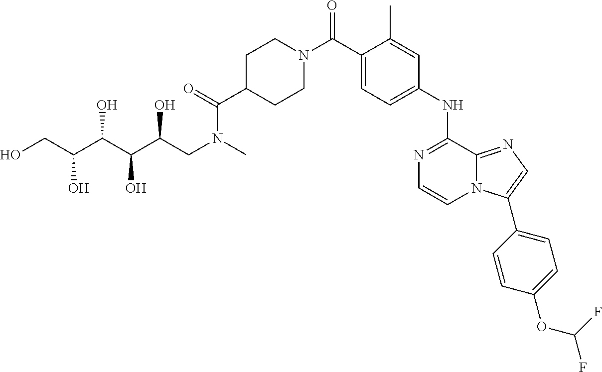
N1=C(NC2=CC=C(C(N3CCC(C(=O)N(C)CC(C(C(C(CO)O)O)O)O)CC3)=O)C(C)=C2)C2=NC=C(C3=CC=C(OC(F)F)C=C3)N2C=C1
